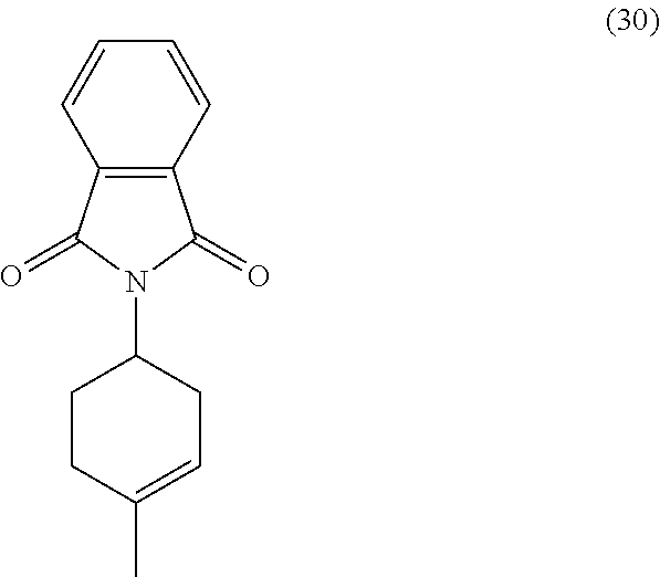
C1CC(C)=CCC1N1C(=O)C2=C(C=CC=C2)C1=O
